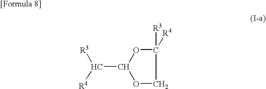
O1C([R4])([R3])COC1C([R3])[R4]
